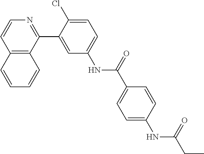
C12=C(C(C3=CC(NC(C4=CC=C(NC(CC)=O)C=C4)=O)=CC=C3Cl)=NC=C1)C=CC=C2
